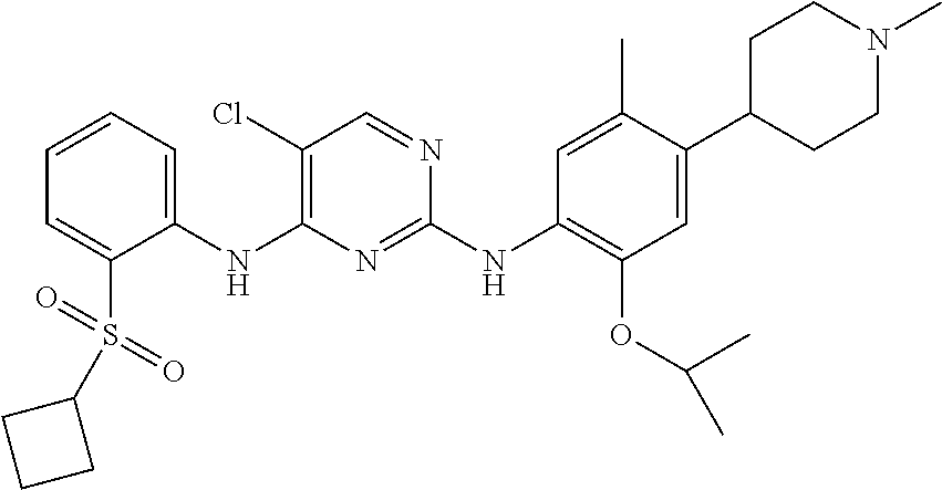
C1(NC2=C(Cl)C=NC(NC3=C(OC(C)C)C=C(C4CCN(C)CC4)C(C)=C3)=N2)=CC=CC=C1S(=O)(=O)C1CCC1
